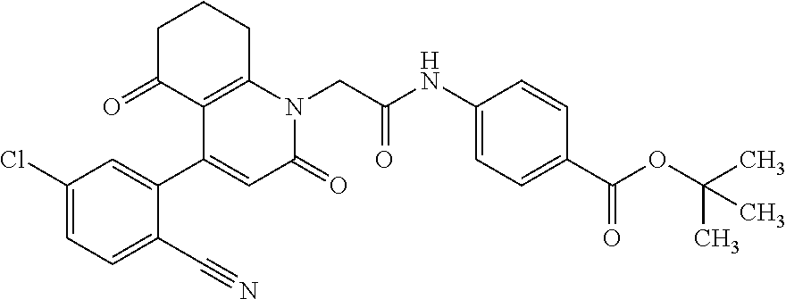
C1C(=O)C2=C(CC1)N(CC(NC1=CC=C(C(OC(C)(C)C)=O)C=C1)=O)C(=O)C=C2C1=CC(Cl)=CC=C1C#N
